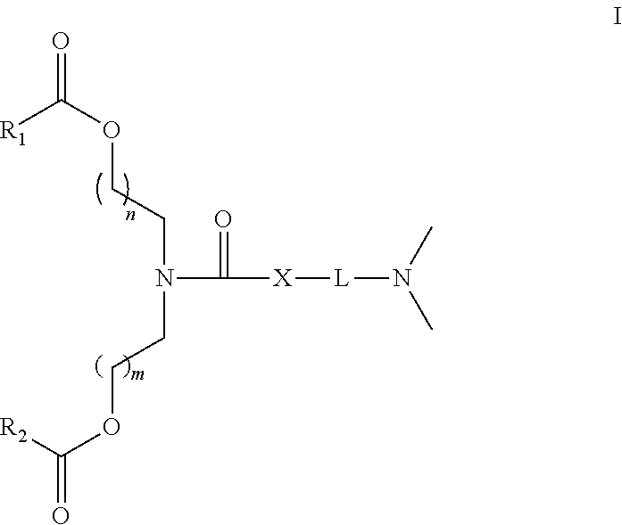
O=C(OCCN(C([X][L]N(C)C)=O)CCOC(=O)[R2])[R1]
